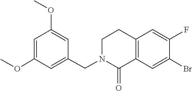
C1=C(F)C(Br)=CC2=C1CCN(CC1=CC(OC)=CC(OC)=C1)C2=O
